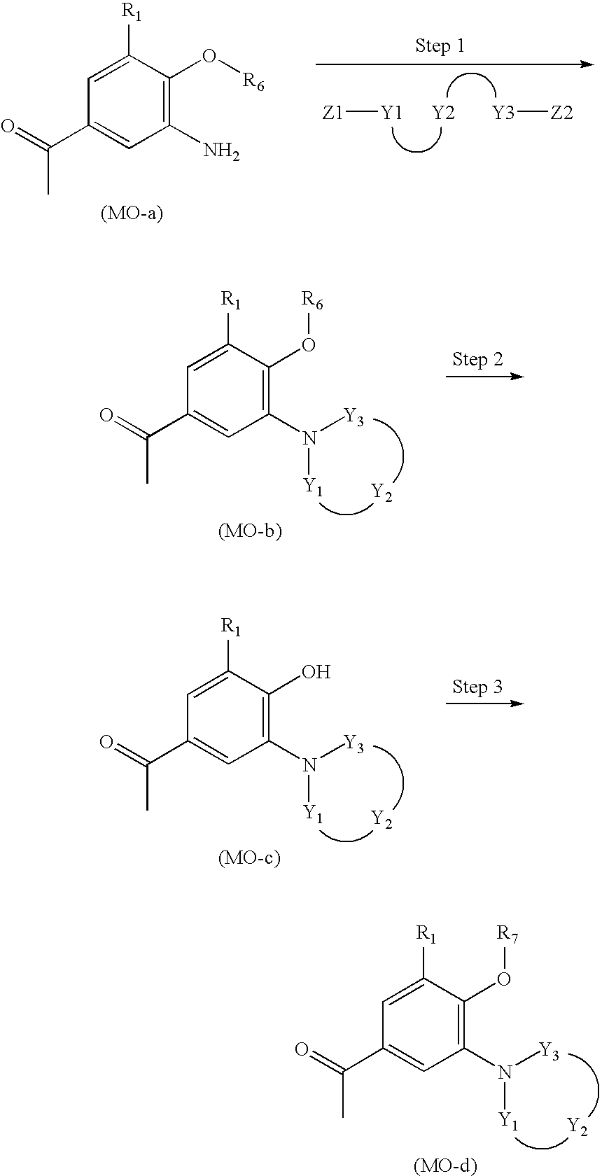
[Z1][Y1].[Y2].[Y3][Z2].C1([R1])=CC(C(=O)C)=CC(N)=C1O[R6].C1([R1])=CC(C(=O)C)=CC(N([Y3])[Y1])=C1O[R6].[Y2].C1([R1])=CC(C(=O)C)=CC(N([Y3])[Y1])=C1O.[Y2].C1([R1])=CC(C(=O)C)=CC(N([Y3])[Y1])=C1O[R7].[Y2]
